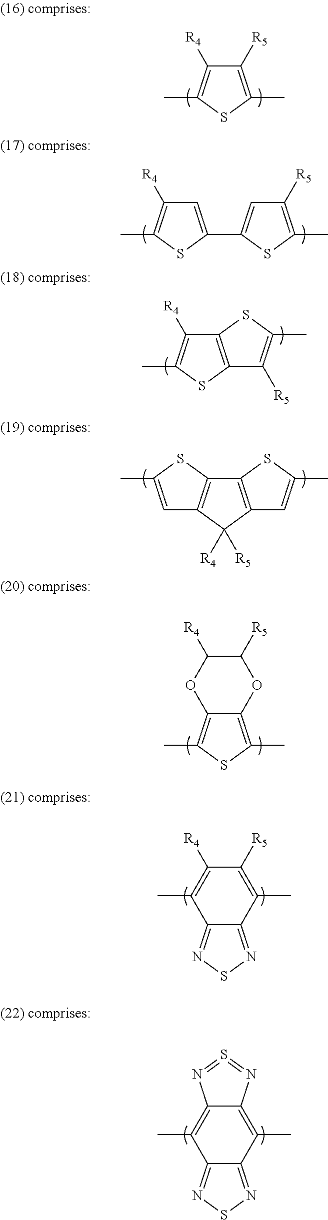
C1([R5])=C(C)SC(C)=C1[R4].C1=C(C2=CC([R5])=C(C)S2)SC(C)=C1[R4].C12=C(SC(C)=C1[R4])C([R5])=C(C)S2.C1=C(C)SC2=C1C([R4])([R5])C1=C2SC(C)=C1.C12=C(C)SC(C)=C1OC([R4])C([R5])O2.C12=NSN=C1C(C)=C([R4])C([R5])=C2C.C12=NSN=C1C(C)=C1C(=C2C)N=S=N1
